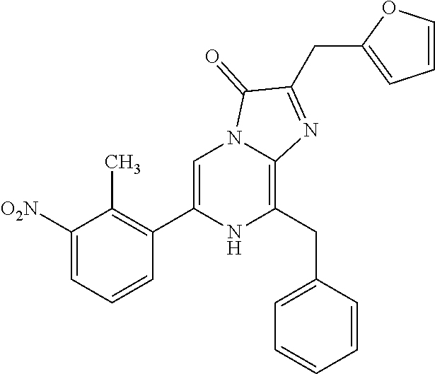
C1([O2N])=CC=CC(C2=CN3C(=C(CC4=CC=CC=C4)N2)N=C(CC2=CC=CO2)C3=O)=C1C
